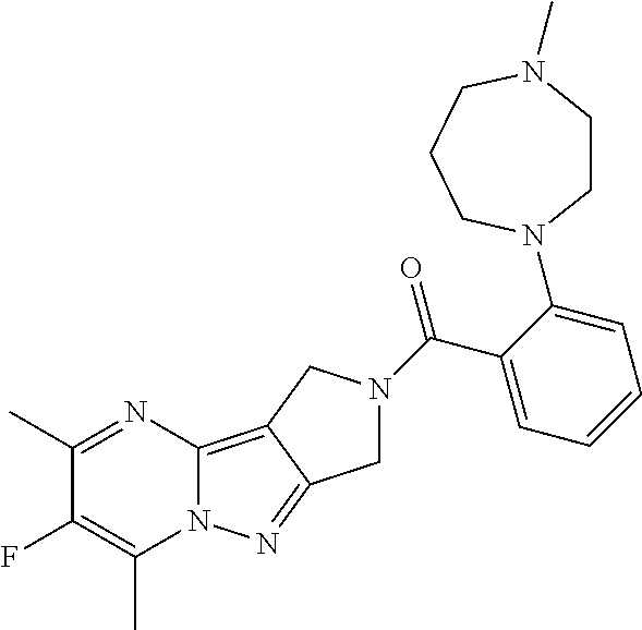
C1(C)=NC2=C3C(=NN2C(C)=C1F)CN(C(=O)C1=CC=CC=C1N1CCN(C)CCC1)C3
